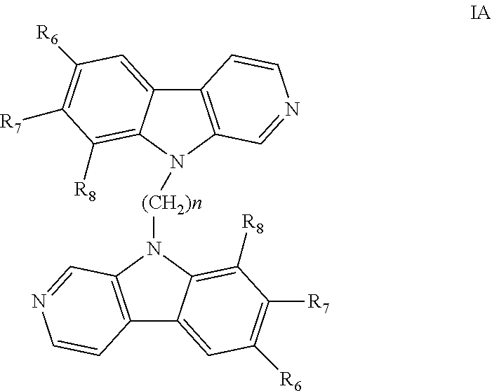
C12=C(C=NC=C1)N([(CH2)n]N1C3=C(C4=CC([R6])=C([R7])C([R8])=C14)C=CN=C3)C1=C([R8])C([R7])=C([R6])C=C21
